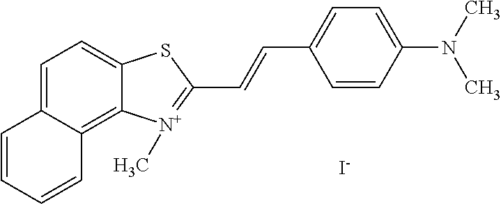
C1=C2C(=C3C(=C1)SC(C=CC1=CC=C(N(C)C)C=C1)=[N+]3C)C=CC=C2.[I-]
